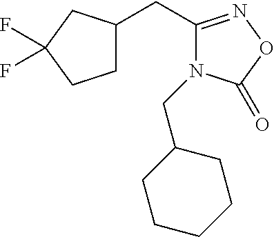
C1C(CC2=NOC(=O)N2CC2CCCCC2)CC(F)(F)C1
